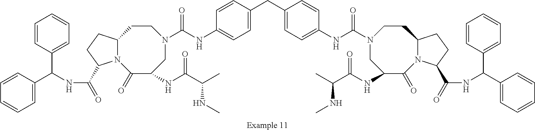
C1C(NC(=O)C(NC)C)C(=O)N2C(CCN1C(NC1=CC=C(CC3=CC=C(NC(N4CC(NC(=O)C(NC)C)C(=O)N5C(CC4)CCC5C(NC(C4=CC=CC=C4)C4=CC=CC=C4)=O)=O)C=C3)C=C1)=O)CCC2C(NC(C1=CC=CC=C1)C1=CC=CC=C1)=O
